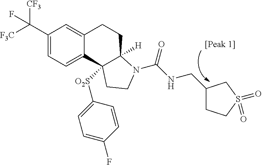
C1(C([F3C])([CF3])F)=CC=C2C(=C1)CCC1([H])C2([O2S]C2=CC=C(F)C=C2)CCN1C(=O)NCC1CCS(=O)(=O)C1
